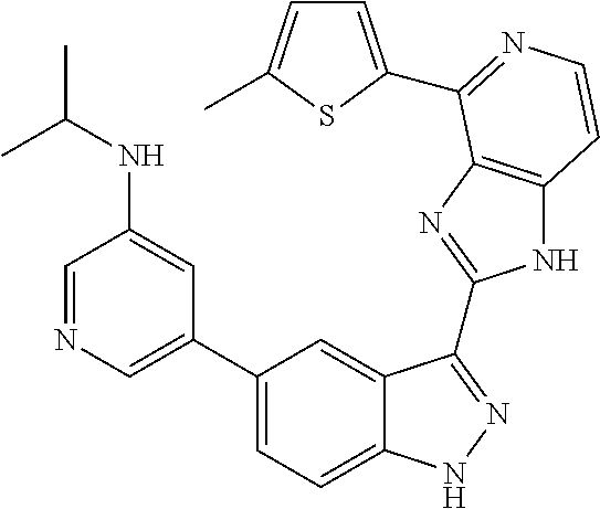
C1(C2=CN=CC(NC(C)C)=C2)=CC=C2C(=C1)C(C1=NC3=C(N1)C=CN=C3C1=CC=C(C)S1)=NN2
